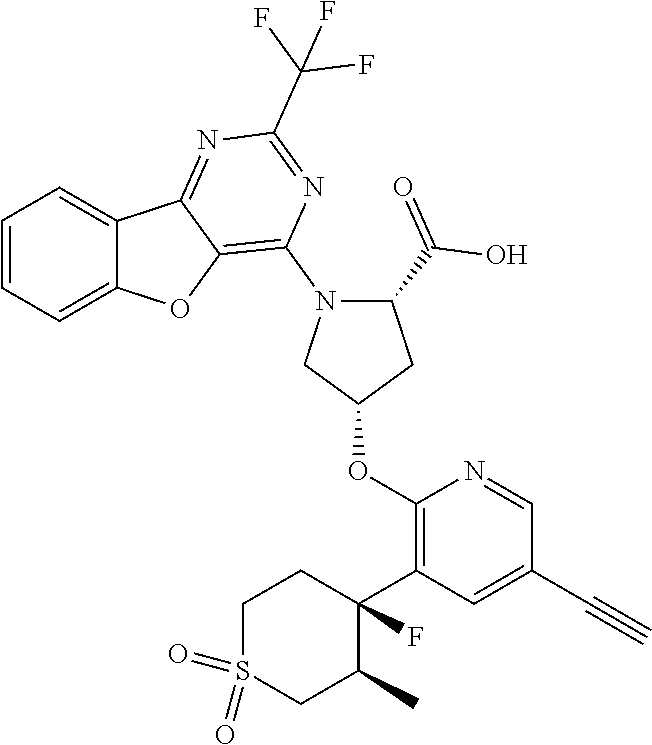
C1=CC=C2C(=C1)C1=NC(C(F)(F)F)=NC(N3CC(OC4=C(C5(F)CCS(=O)(=O)CC5C)C=C(C#C)C=N4)CC3C(O)=O)=C1O2
